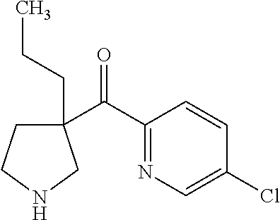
C1(C(C2=NC=C(Cl)C=C2)=O)(CCC)CCNC1
